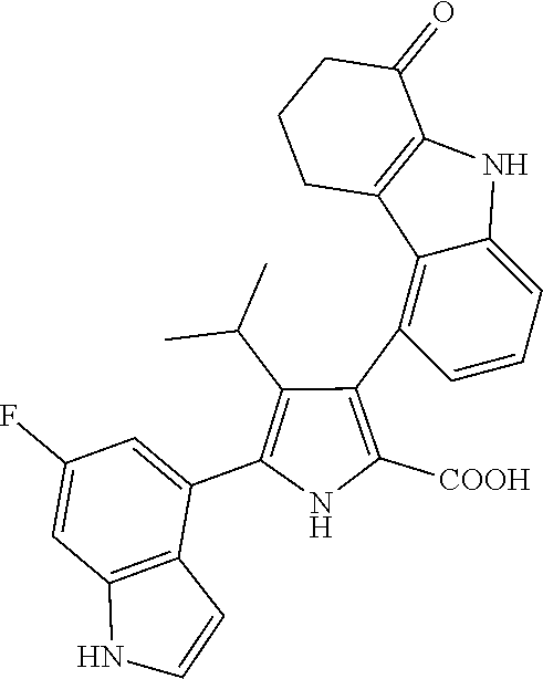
C1(C2=C3C(=CC=C2)NC2=C3CCCC2=O)=C([COOH])NC(C2=CC(F)=CC3=C2C=CN3)=C1C(C)C
